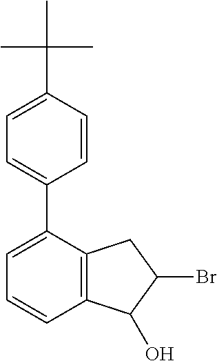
C1=C(C(C)(C)C)C=CC(C2=CC=CC3=C2CC(Br)C3O)=C1
